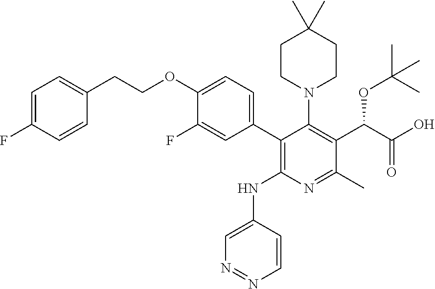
C1=C(F)C=CC(CCOC2=CC=C(C3=C(NC4=CN=NC=C4)N=C(C)C(C(OC(C)(C)C)C(O)=O)=C3N3CCC(C)(C)CC3)C=C2F)=C1
